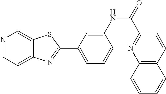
N1=CC=C2C(=C1)SC(C1=CC=CC(NC(=O)C3=NC4=C(C=CC=C4)C=C3)=C1)=N2
